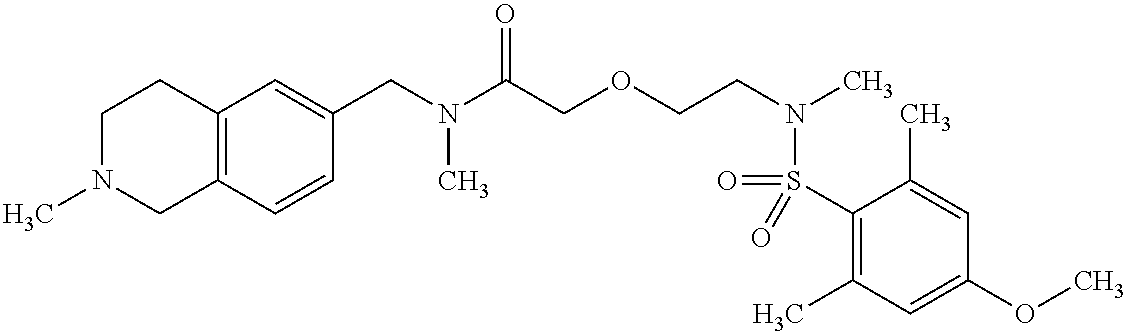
C12=C(C=CC(CN(C(COCCN(C)S(=O)(C3=C(C)C=C(OC)C=C3C)=O)=O)C)=C1)CN(C)CC2
